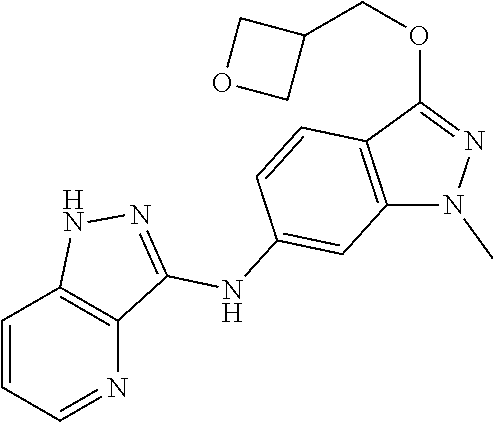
C1=CC=NC2=C1NN=C2NC1=CC2=C(C(OCC3COC3)=NN2C)C=C1
